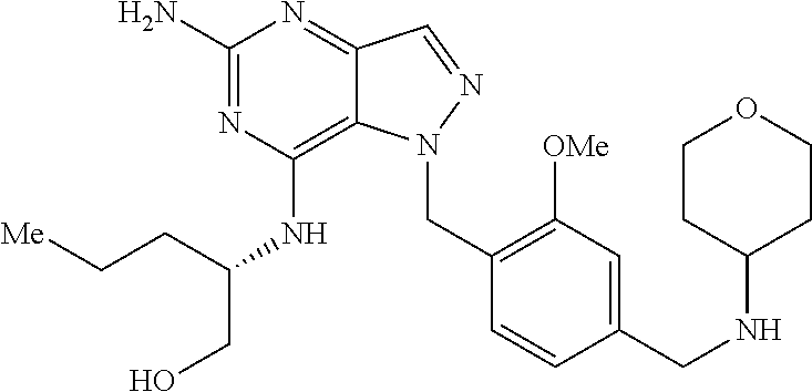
C1(N)=NC(NC(CO)CC[Me])=C2C(=N1)C=NN2CC1=C([OMe])C=C(CNC2CCOCC2)C=C1
